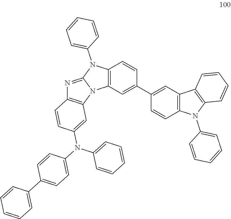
C1=C(C2=CC3=C(C=C2)N(C2=CC=CC=C2)C2=C3C=CC=C2)C=CC2=C1N1C(=NC3=C1C=C(N(C1=CC=C(C4=CC=CC=C4)C=C1)C1=CC=CC=C1)C=C3)N2C1=CC=CC=C1
